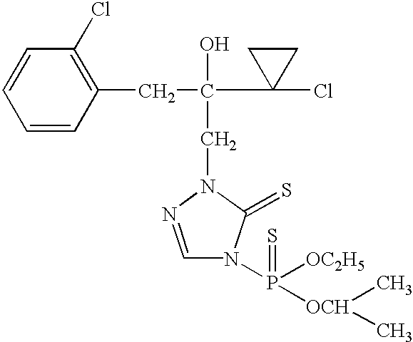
C1=CC=CC(CC(C2(Cl)CC2)(O)CN2C(=S)N(P([OC2H5])([OCH](C)C)=S)C=N2)=C1Cl
